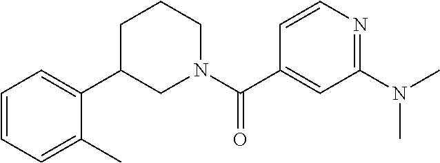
C1=CN=C(N(C)C)C=C1C(N1CCCC(C2=CC=CC=C2C)C1)=O
